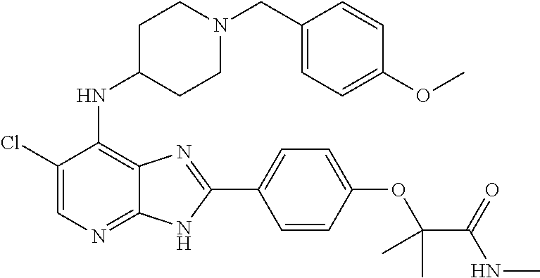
C1(Cl)=CN=C2C(=C1NC1CCN(CC3=CC=C(OC)C=C3)CC1)N=C(C1=CC=C(OC(C(NC)=O)(C)C)C=C1)N2
